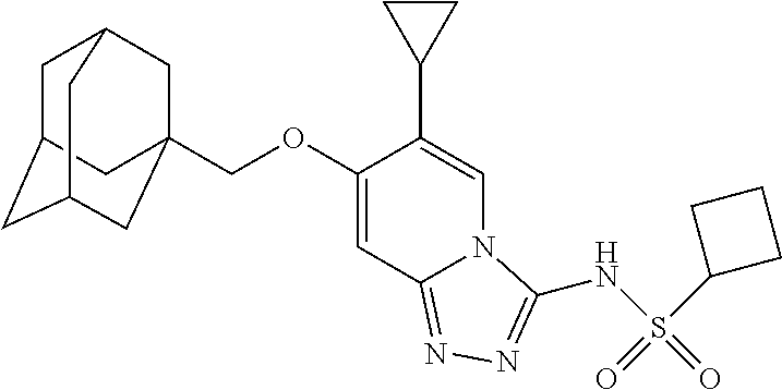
C1C2CC3CC(COC4=CC5=NN=C(NS(=O)(=O)C6CCC6)N5C=C4C4CC4)(CC1C3)C2
